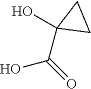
OC(=O)C1(O)CC1
